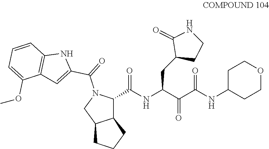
C1(C(NC(C(C(NC2CCOCC2)=O)=O)CC2CCNC2=O)=O)N(C(C2=CC3=C(N2)C=CC=C3OC)=O)CC2C1CCC2
